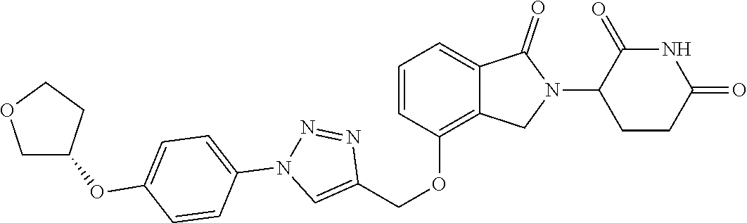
C1(OCC2=CN(C3=CC=C(OC4COCC4)C=C3)N=N2)=C2C(=CC=C1)C(=O)N(C1CCC(=O)NC1=O)C2
